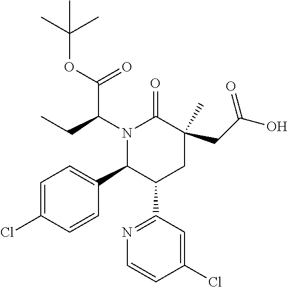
C1=C(Cl)C=CC(C2C(C3=NC=CC(Cl)=C3)CC(CC(O)=O)(C)C(=O)N2C(CC)C(=O)OC(C)(C)C)=C1
